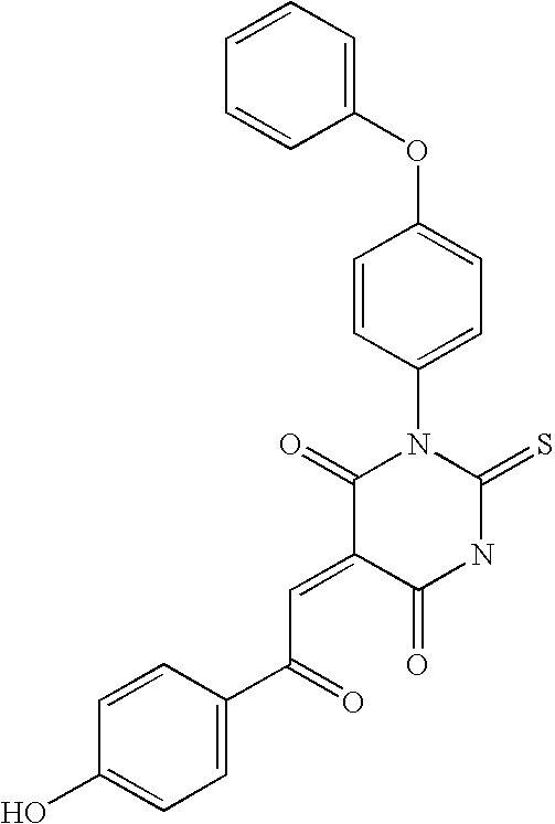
O=C1C(=CC(=O)C2=CC=C(O)C=C2)C(=O)N(C2=CC=C(OC3=CC=CC=C3)C=C2)C(=S)N1
